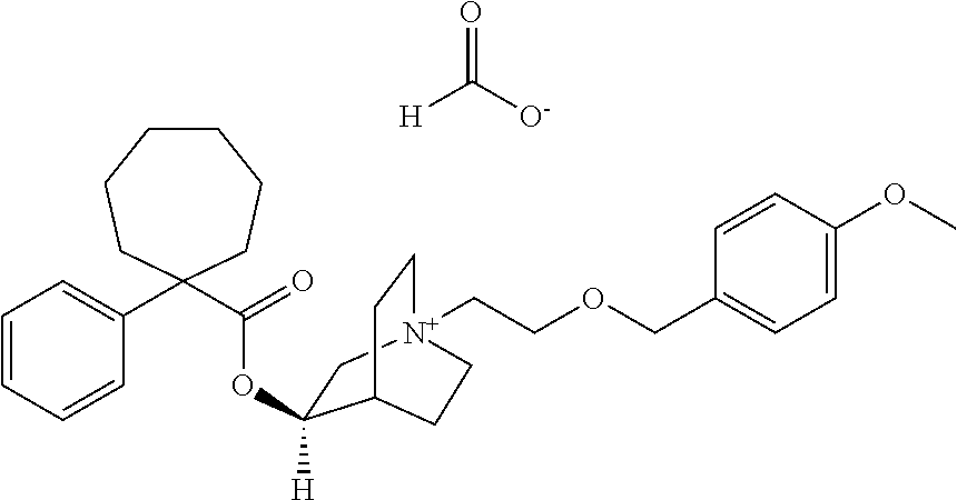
C1=CC=CC(C2(C(=O)OC3([H])C[N+]4(CCOCC5=CC=C(OC)C=C5)CCC3CC4)CCCCCC2)=C1.O=C([O-])[H]
